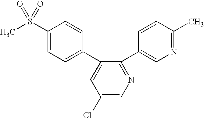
C1(C2=NC=C(Cl)C=C2C2=CC=C(S(C)(=O)=O)C=C2)=CN=C(C)C=C1
